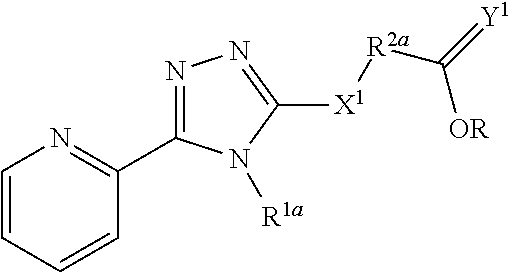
N1=C(C2=NC=CC=C2)N([R1a])C([X1][R2a]C(=[Y1])[OR])=N1
